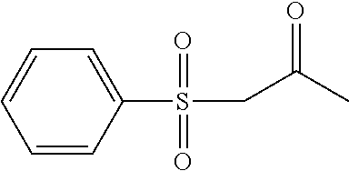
C1=CC(S(CC(C)=O)(=O)=O)=CC=C1
